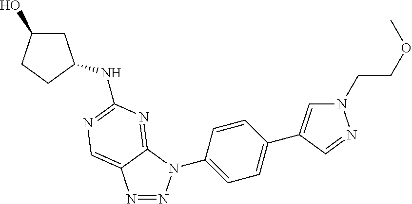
C1C(O)CCC1NC1=NC=C2N=NN(C3=CC=C(C4=CN(CCOC)N=C4)C=C3)C2=N1
